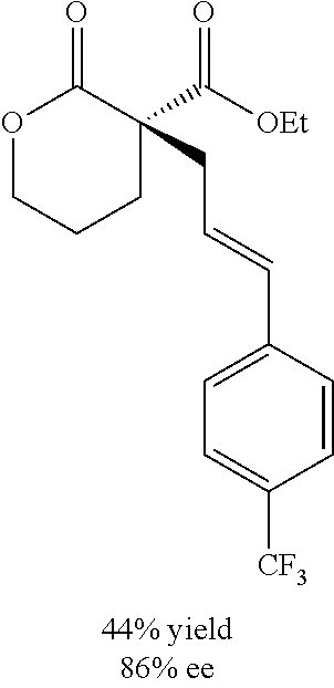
O1CCCC(C([OEt])=O)(CC=CC2=CC=C([CF3])C=C2)C1=O
